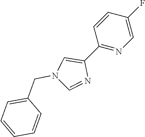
C1(C2=NC=C(F)C=C2)=CN(CC2=CC=CC=C2)C=N1
